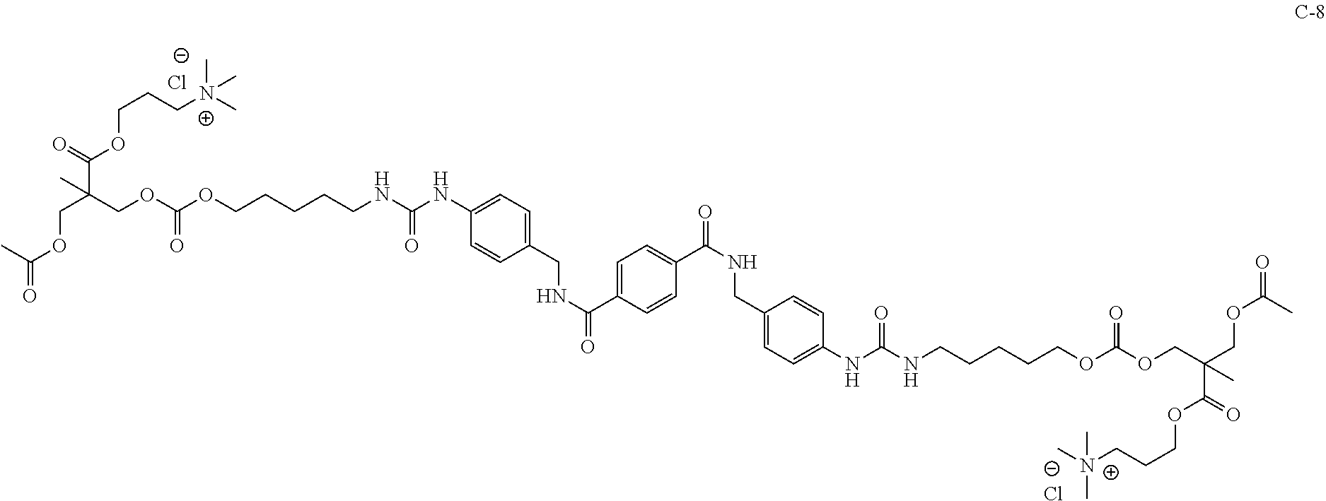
C1=CC(CNC(=O)C2=CC=C(C(NCC3=CC=C(NC(=O)NCCCCCOC(=O)OCC(C(OCCC[N+](C)(C)C)=O)(COC(C)=O)C)C=C3)=O)C=C2)=CC=C1NC(NCCCCCOC(OCC(C(OCCC[N+](C)(C)C)=O)(COC(C)=O)C)=O)=O.[Cl-].[Cl-]
